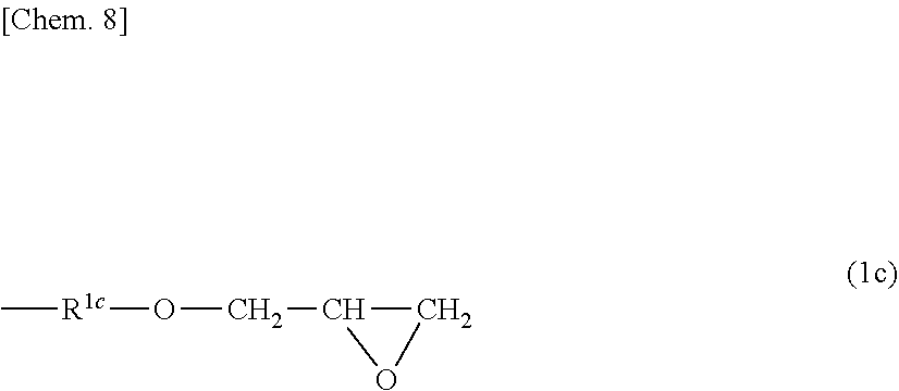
C[R1c]OCC1CO1
